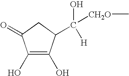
C1(O)=C(O)C(C(O)([CH2O]C)[H])CC1=O
